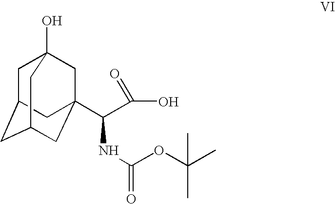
C1C2CC3CC(C(NC(=O)OC(C)(C)C)C(O)=O)(CC1(O)C3)C2
